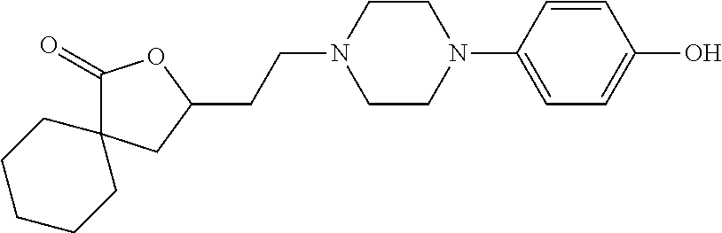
C1(=O)C2(CC(CCN3CCN(C4=CC=C(O)C=C4)CC3)O1)CCCCC2
